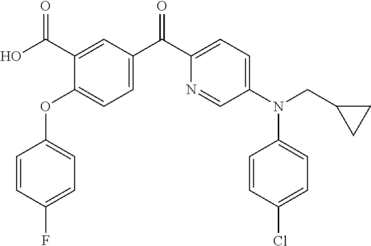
C1=CC(OC2=CC=C(C(C3=CC=C(N(C4=CC=C(Cl)C=C4)CC4CC4)C=N3)=O)C=C2C(O)=O)=CC=C1F
